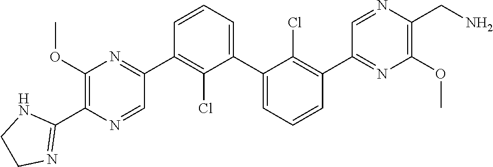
C1(OC)=C(C2=NCC[HN]2)N=CC(C2=C(Cl)C(C3=CC=CC(C4=NC(OC)=C(CN)N=C4)=C3Cl)=CC=C2)=N1
